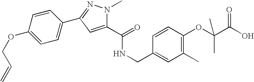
C1=CC(OCC=C)=CC=C1C1=NN(C)C(C(NCC2=CC(C)=C(OC(C(O)=O)(C)C)C=C2)=O)=C1
